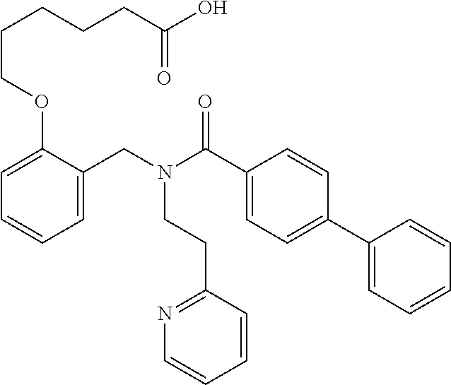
C1=C(CN(C(C2=CC=C(C3=CC=CC=C3)C=C2)=O)CCC2=NC=CC=C2)C(OCCCCCC(O)=O)=CC=C1
